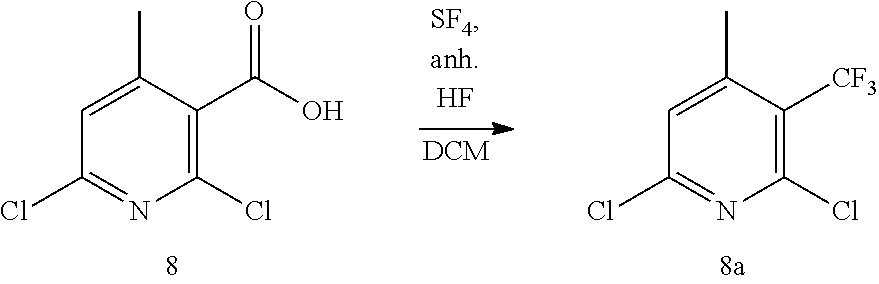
C1(Cl)=C(C(O)=O)C(C)=CC(Cl)=N1.C1(Cl)=C([CF3])C(C)=CC(Cl)=N1
